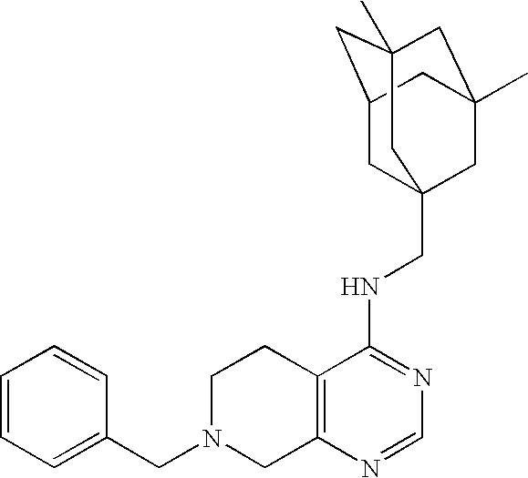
C1=CC=C(CN2CC3=C(CC2)C(NCC24CC5CC(C)(CC(C)(C2)C5)C4)=NC=N3)C=C1
